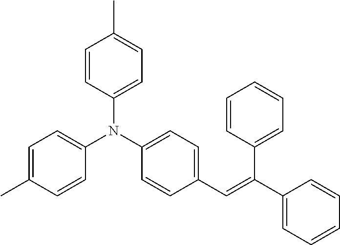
C1=CC(N(C2=CC=C(C=C(C3=CC=CC=C3)C3=CC=CC=C3)C=C2)C2=CC=C(C)C=C2)=CC=C1C
